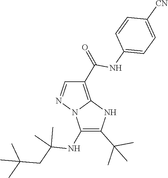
CC(C)(CC(C)(C)NC1=C(C(C)(C)C)NC2=C(C(NC3=CC=C([CN])C=C3)=O)C=NN21)C
